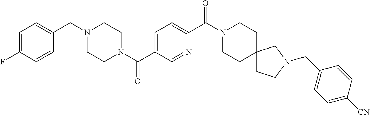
C1=C(F)C=CC(CN2CCN(C(C3=CC=C(C(N4CCC5(CC4)CCN(CC4=CC=C([CN])C=C4)C5)=O)N=C3)=O)CC2)=C1
